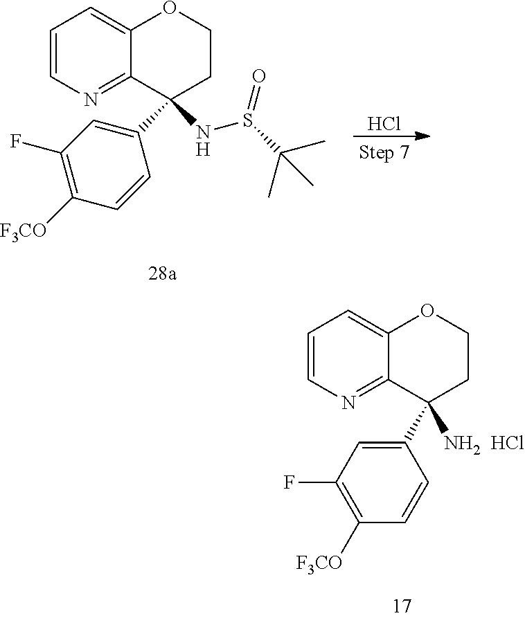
C1=CN=C2C(=C1)OCCC2([NH2  HCl])C1=CC(F)=C([F3CO])C=C1.C1=CN=C2C(=C1)OCCC2(C1=CC(F)=C([F3CO])C=C1)NS(C(C)(C)C)=O.Cl
